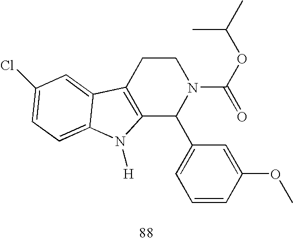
C12=C(CCN(C(=O)OC(C)C)C1C1=CC=CC(OC)=C1)C1=CC(Cl)=CC=C1N2[H]
